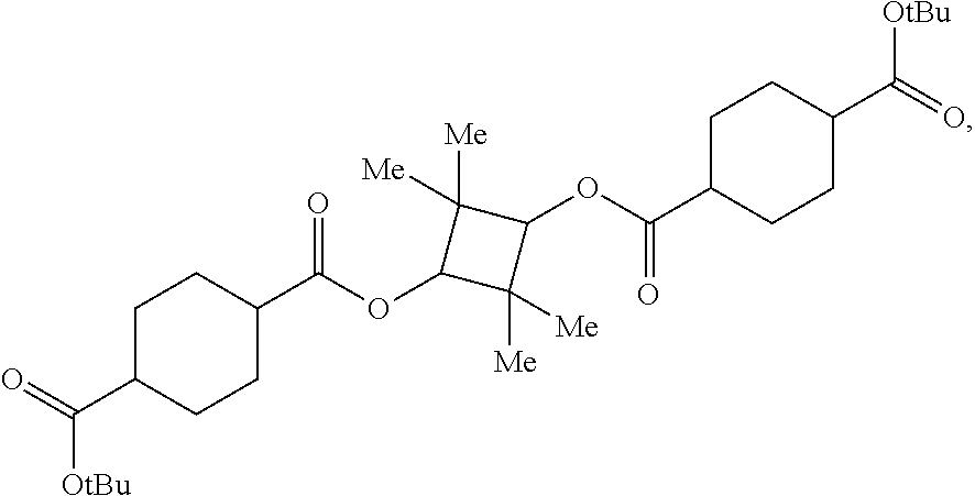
C1C(C(=O)[OtBu])CCC(C(OC2C([Me])([Me])C(OC(=O)C3CCC(C([OtBu])=O)CC3)C2([Me])[Me])=O)C1
